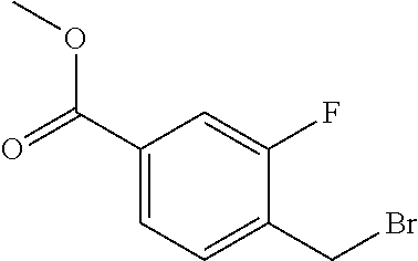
C1(C(=O)OC)=CC=C(CBr)C(F)=C1
